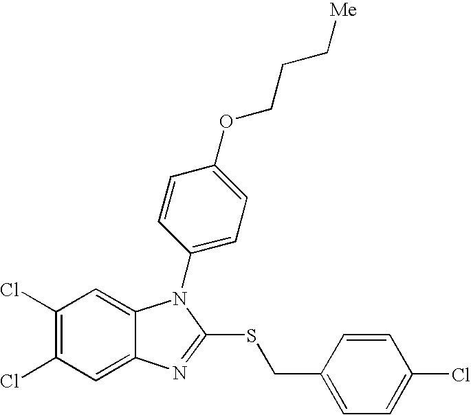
C1(Cl)=C(Cl)C=C2C(=C1)N(C1=CC=C(OCCC[Me])C=C1)C(SCC1=CC=C(Cl)C=C1)=N2
